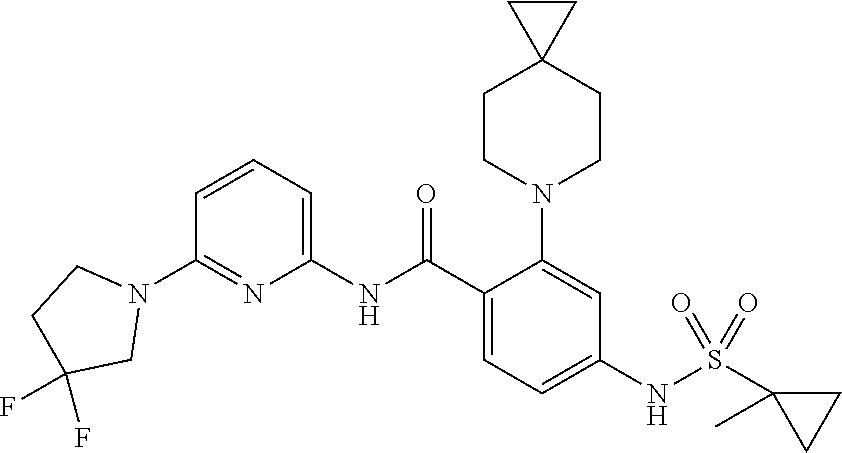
C1(N2CCC(F)(F)C2)=NC(NC(C2=CC=C(NS(C3(C)CC3)(=O)=O)C=C2N2CCC3(CC2)CC3)=O)=CC=C1
